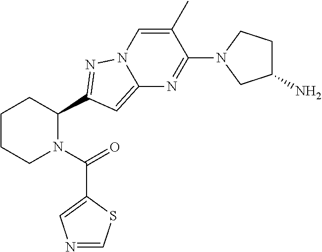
C1CCN(C(=O)C2=CN=CS2)C(C2=NN3C(=C2)N=C(N2CC(N)CC2)C(C)=C3)C1
